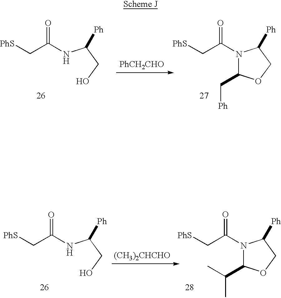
[PhS]CC(NC(CO)[Ph])=O.[PhCH2CHO].[PhS]CC(N1C(C[Ph])OCC1[Ph])=O.[PhS]CC(NC(CO)[Ph])=O.[(CH3)2CHCHO].[PhS]CC(N1C(C(C)C)OCC1[Ph])=O
